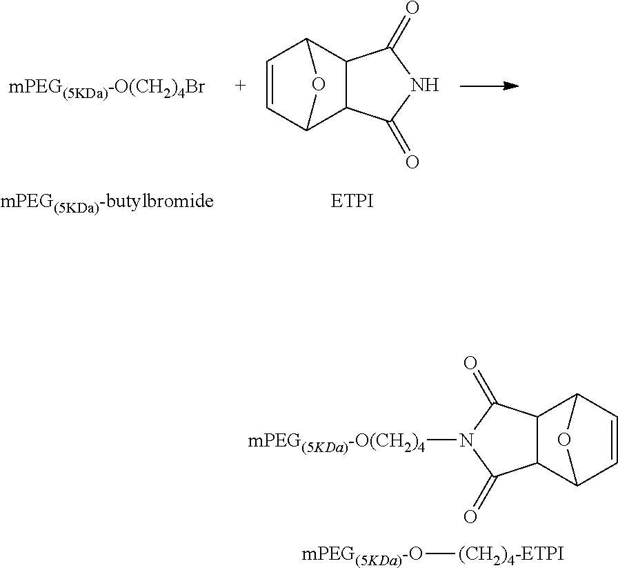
C1=CC2C3C(C1O2)C(=O)NC3=O.C1=CC2C3C(C1O2)C(=O)N([mPEG(5KDa)-O(CH2)4])C3=O.[mPEG(5KDa)-O][(CH2)4-ETPI]
